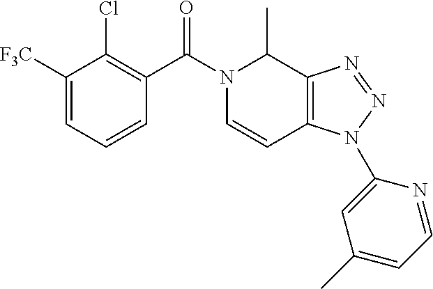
C1([F3C])=CC=CC(C(N2C=CC3=C(C2C)N=NN3C2=CC(C)=CC=N2)=O)=C1Cl
